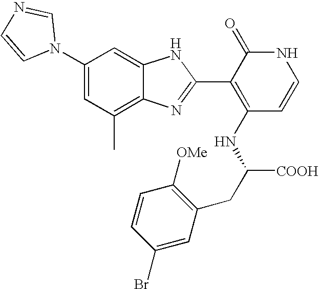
C1(C)=C2C(=CC(N3C=NC=C3)=C1)NC(C1=C(NC([COOH])CC3=C([OMe])C=CC(Br)=C3)C=CNC1=O)=N2
